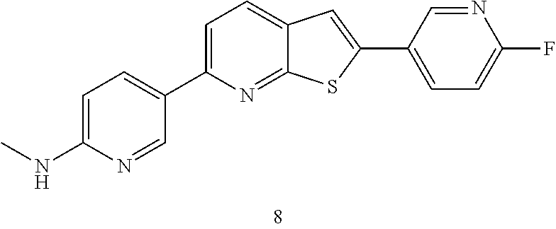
C1=C(NC)N=CC(C2=CC=C3C(=N2)SC(C2=CC=C(F)N=C2)=C3)=C1
